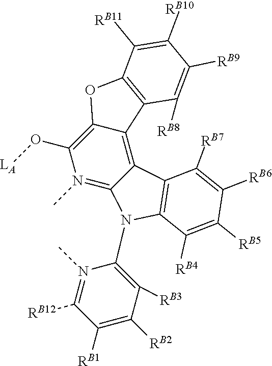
C12=C(C3=C4C(=N(C)C(O[LA])=C3O1)N(C1=C([RB3])C([RB2])=C([RB1])C([RB12])=N1C)C1=C4C([RB7])=C([RB6])C([RB5])=C1[RB4])C([RB8])=C([RB9])C([RB10])=C2[RB11]
